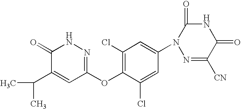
C1(=O)C(C(C)C)=CC(OC2=C(Cl)C=C(N3N=C([CN])C(=O)NC3=O)C=C2Cl)=NN1
